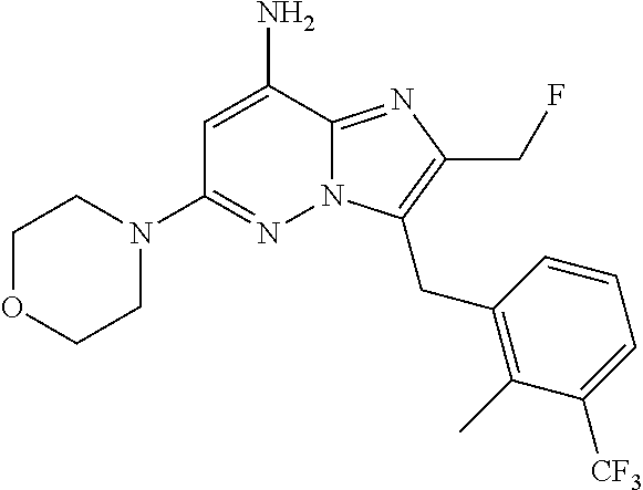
N12C(=NC(CF)=C1CC1=C(C)C([CF3])=CC=C1)C(N)=CC(N1CCOCC1)=N2
